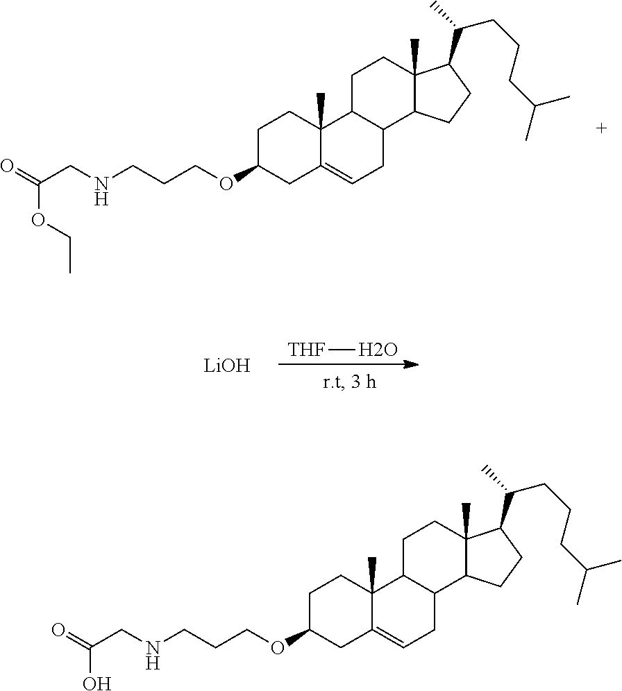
[THF]O.[LiOH].C1C(OCCCNCC(=O)OCC)CC2=CCC3C(C2(C)C1)CCC1(C)C3CCC1C(C)CCCC(C)C.C1C(OCCCNCC(=O)O)CC2=CCC3C(C2(C)C1)CCC1(C)C3CCC1C(C)CCCC(C)C
